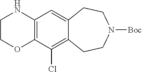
C12=C(C=C3C(=C1Cl)CCN([Boc])CC3)NCCO2
